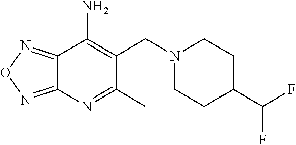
C12=NON=C1N=C(C)C(CN1CCC(C(F)F)CC1)=C2N
